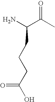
C(N)(C(C)=O)CCCC(O)=O
